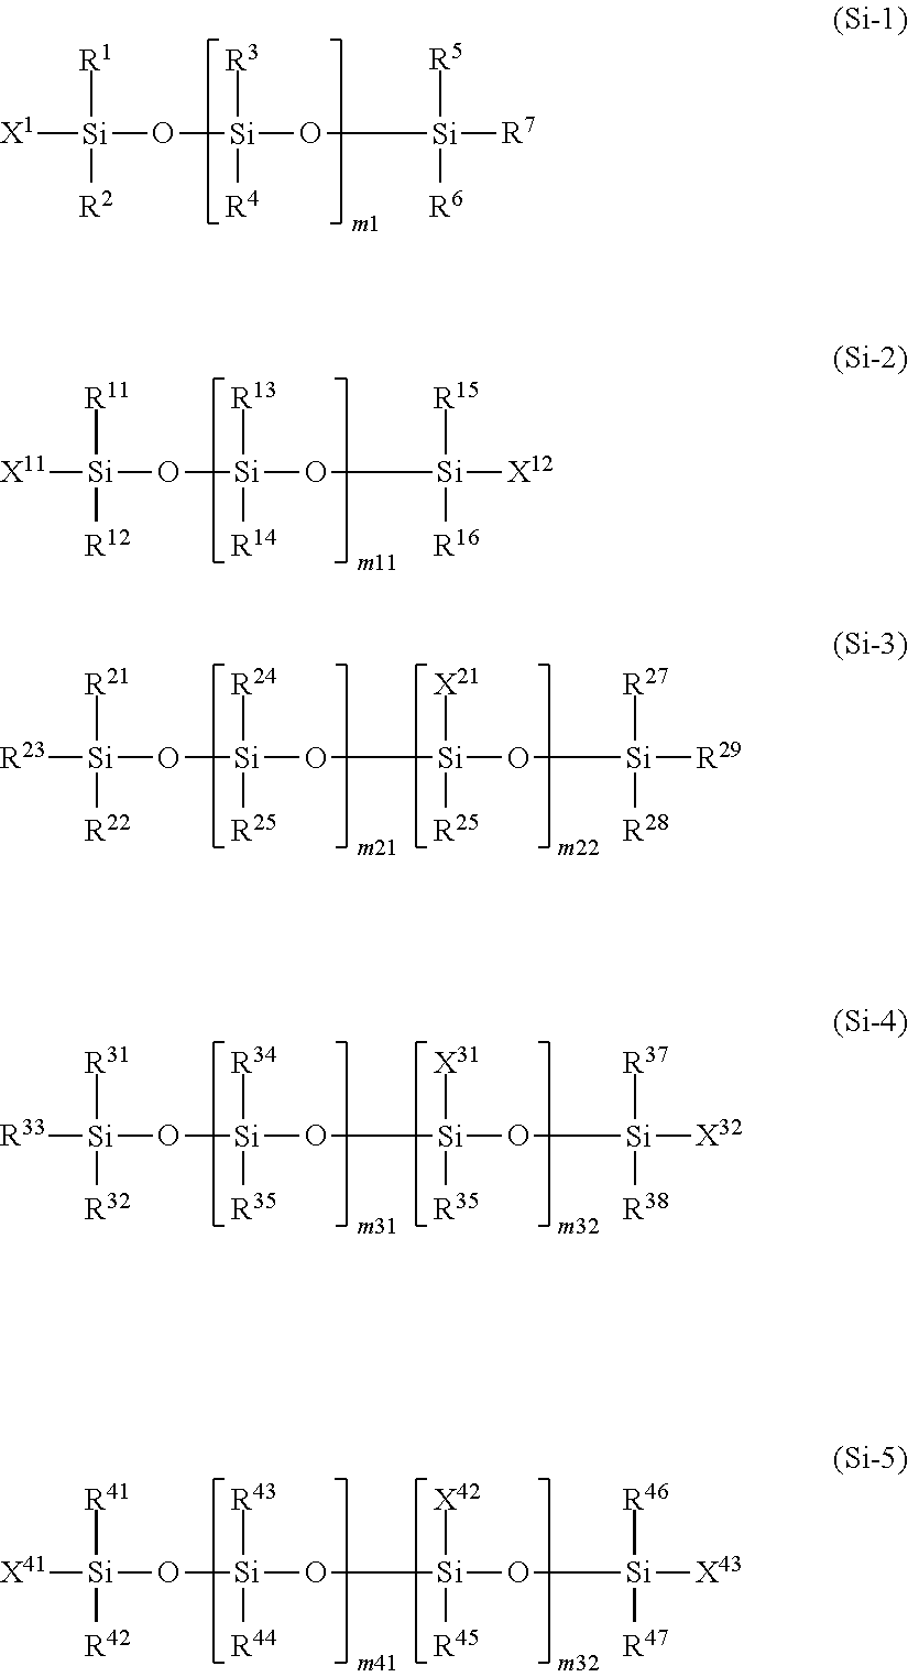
[X1][Si](O[Si]([R3])([R4])O[Si]([R7])([R5])[R6])([R1])[R2].[X11][Si](O[Si]([R13])([R14])O[Si]([X12])([R15])[R16])([R11])[R12].[R23][Si](O[Si]([R24])([R25])O[Si](O[Si]([R29])([R28])[R27])([X21])[R25])([R21])[R22].[R33][Si](O[Si]([R34])([R35])O[Si](O[Si]([X32])([R38])[R37])([X31])[R35])([R31])[R32].[X41][Si](O[Si]([R43])([R44])O[Si](O[Si]([X43])([R47])[R46])([X42])[R45])([R41])[R42]
